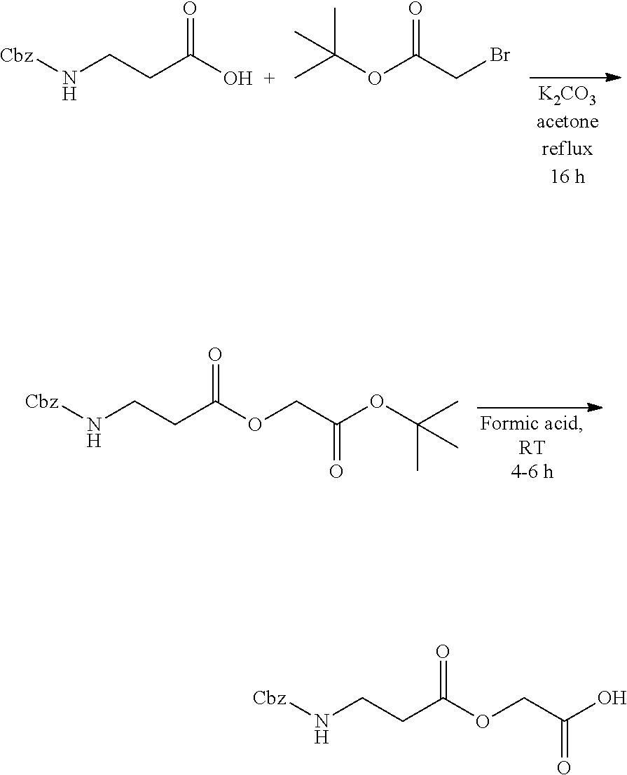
CC(OC(=O)CBr)(C)C.[Cbz]NCCC(O)=O.[Cbz]NCCC(OCC(=O)OC(C)(C)C)=O.[Cbz]NCCC(OCC(=O)O)=O
